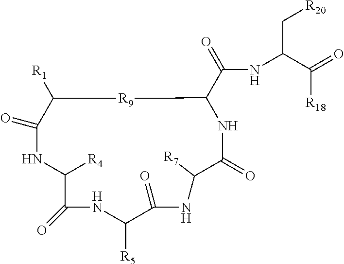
C1([R4])C(=O)NC([R5])C(=O)NC([R7])C(=O)NC(C(NC(C(=O)[R18])C[R20])=O)[R9]C([R1])C(=O)N1
